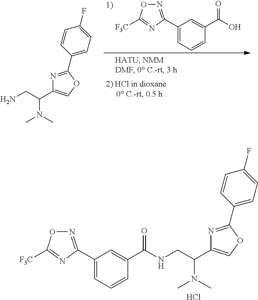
N(CC(C1=COC(C2=CC=C(F)C=C2)=N1)N(C)C)C(C1=CC(C2=NOC([F3C])=N2)=CC=C1)=O.Cl.C1(C2=NOC([F3C])=N2)=CC=CC(C(O)=O)=C1.NCC(C1=COC(C2=CC=C(F)C=C2)=N1)N(C)C
